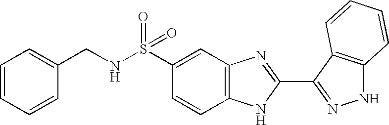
C1=CC2=C(C=C1S(NCC1=CC=CC=C1)(=O)=O)N=C(C1=NNC3=C1C=CC=C3)N2
